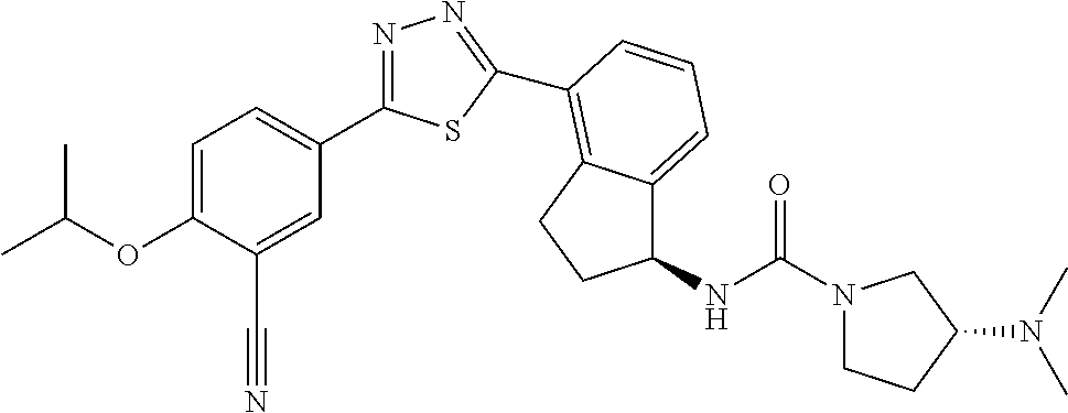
C1=C(OC(C)C)C(C#N)=CC(C2=NN=C(C3=C4C(=CC=C3)C(NC(N3CCC(N(C)C)C3)=O)CC4)S2)=C1
